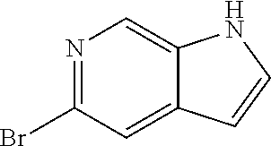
N1=C(Br)C=C2C(=C1)NC=C2
